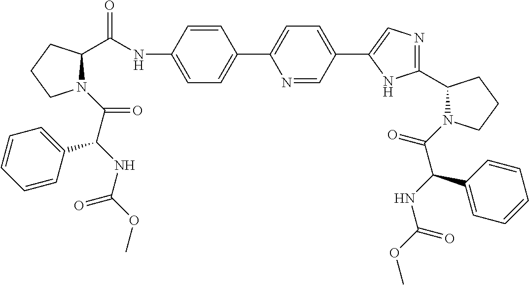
C1=CC(NC(C2N(C(C(NC(OC)=O)C3=CC=CC=C3)=O)CCC2)=O)=CC=C1C1=CC=C(C2=CN=C(C3N(C(C(NC(OC)=O)C4=CC=CC=C4)=O)CCC3)N2)C=N1
